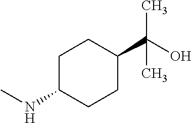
C1C(NC)CCC(C(O)(C)C)C1
